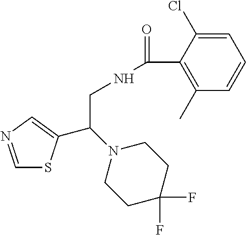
C1=NC=C(C(N2CCC(F)(F)CC2)CNC(=O)C2=C(C)C=CC=C2Cl)S1
